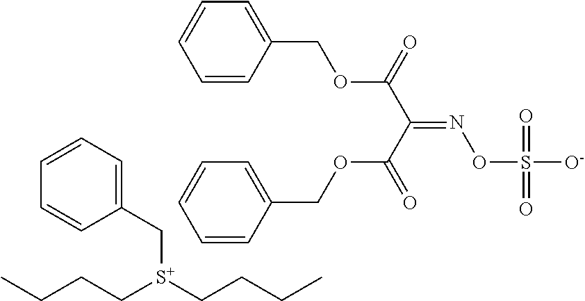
C([S+](CCCC)CCCC)C1=CC=CC=C1.C1=CC(COC(C(C(=O)OCC2=CC=CC=C2)=NOS([O-])(=O)=O)=O)=CC=C1
